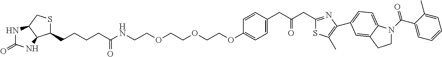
N1C(=O)NC2C1CSC2CCCCC(NCCOCCOCCOC1=CC=C(CC(CC2=NC(C3=CC=C4N(C(=O)C5=CC=CC=C5C)CCC4=C3)=C(C)S2)=O)C=C1)=O
